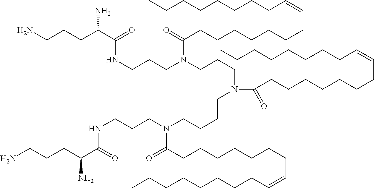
NCCCC(C(=O)NCCCN(CCCN(CCCCN(C(CCCCCCCC=CCCCCCCCC)=O)CCCNC(C(CCCN)N)=O)C(=O)CCCCCCCC=CCCCCCCCC)C(=O)CCCCCCCC=CCCCCCCCC)N
